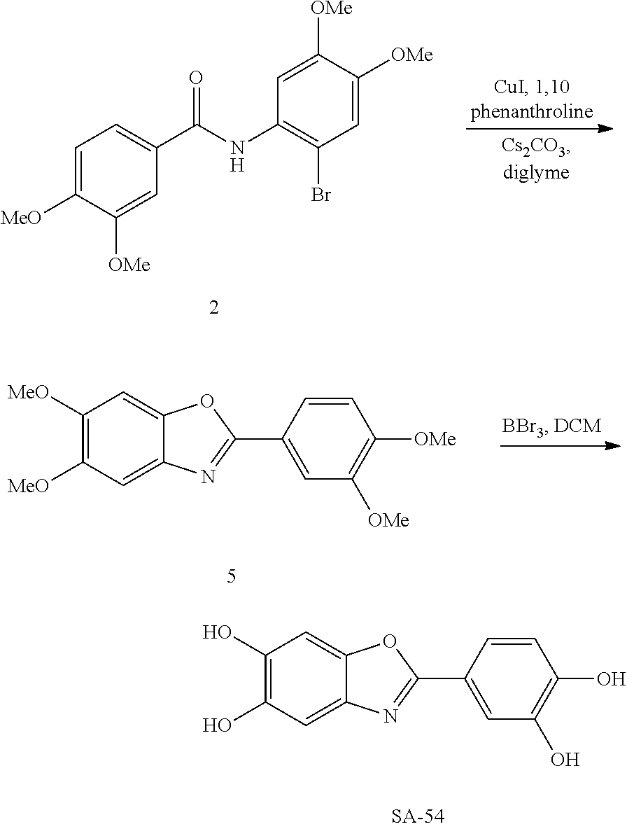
C1(O)=C(O)C=C2C(=C1)OC(C1=CC(O)=C(O)C=C1)=N2.C1=C([MeO])C([OMe])=CC(C(=O)NC2=C(Br)C=C([OMe])C([OMe])=C2)=C1.C1([MeO])=C([MeO])C=C2C(=C1)OC(C1=CC([OMe])=C([OMe])C=C1)=N2
